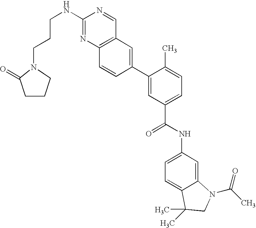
C1(NCCCN2CCCC2=O)=NC2=C(C=N1)C=C(C1=CC(C(NC3=CC=C4C(=C3)N(C(C)=O)CC4(C)C)=O)=CC=C1C)C=C2
